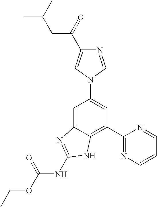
C1=C2C(=C(C3=NC=CC=N3)C=C1N1C=NC(C(=O)CC(C)C)=C1)NC(NC(OCC)=O)=N2
